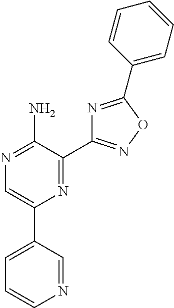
C1(N)=NC=C(C2=CC=CN=C2)N=C1C1=NOC(C2=CC=CC=C2)=N1
